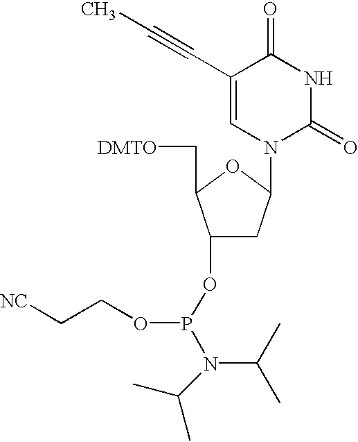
[NC]CCOP(N(C(C)C)C(C)C)OC1CC(N2C(=O)NC(=O)C(C#CC)=C2)OC1C[DMTO]
